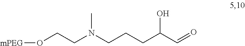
O(CCN(CCCC(C=O)O)C)[mPEG]
